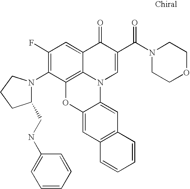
C1(F)=C(N2C(CNC3=CC=CC=C3)CCC2)C2=C3C(=C1)C(=O)C(C(N1CCOCC1)=O)=CN3C1=CC3=C(C=C1O2)C=CC=C3
